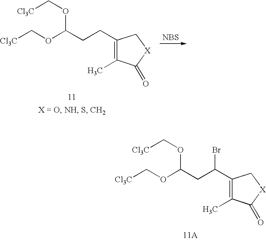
[NBS].C1(C)=C(CCC(OC[Cl3C])OC[Cl3C])C[X]C1=O.C1(C)=C(C(CC(OC[Cl3C])OC[Cl3C])Br)C[X]C1=O
